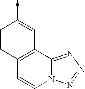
C1=CC2=C(C=C1->C)C1=NN=NN1C=C2
